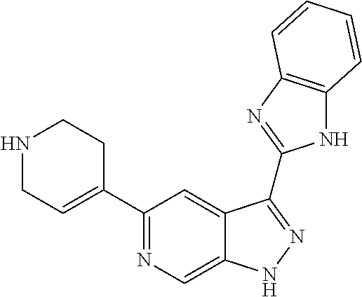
C1(C2=NC=C3C(=C2)C(C2=NC4=C(N2)C=CC=C4)=NN3)=CCNCC1
